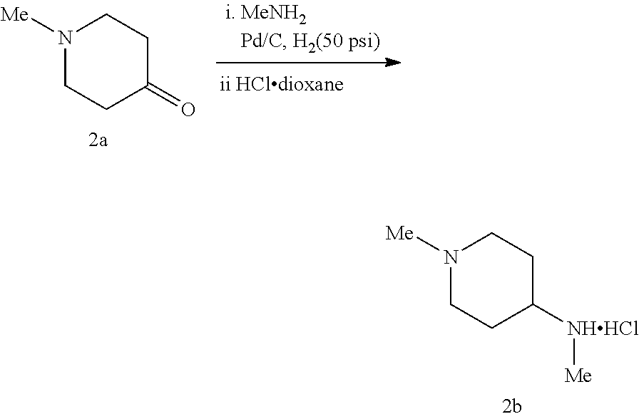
N1([Me])CCC(=O)CC1.N1([Me])CCC([NHHCl][Me])CC1
